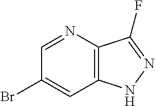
C1(Br)=CC2=C(C(F)=NN2)N=C1
